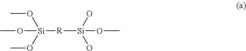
O([Si](OC)(OC)[R][Si](O)(O)OC)C
